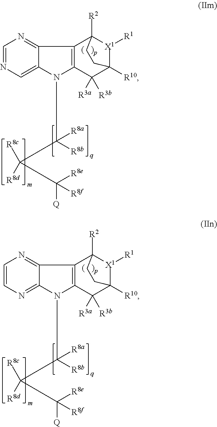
C1=NC=C2C(=N1)C1=C(N2C([R8a])([R8b])C([R8c])([R8d])C([R8e])([Q])[R8f])C([R3a])([R3b])C2([R10])[X1]([R1])C1([R2])CC2.C1=CN=C2C(=N1)C1=C(N2C([R8a])([R8b])C([R8c])([R8d])C([R8e])([Q])[R8f])C([R3a])([R3b])C2([R10])[X1]([R1])C1([R2])CC2
